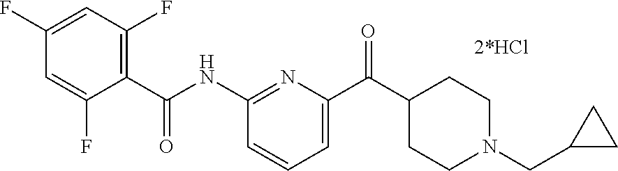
C1(C(NC2=NC(C(C3CCN(CC4CC4)CC3)=O)=CC=C2)=O)=C(F)C=C(F)C=C1F.[2*HCl]
